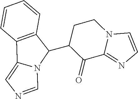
C1=CN2C(=N1)C(=O)C(C1C3=C(C4=CN=CN14)C=CC=C3)CC2
